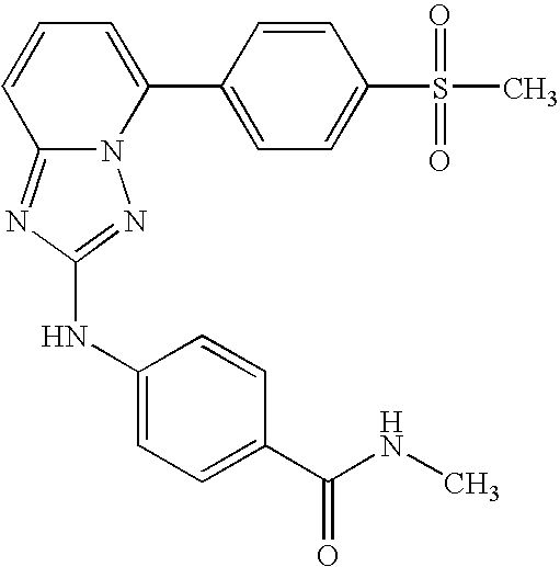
N12C(=NC(NC3=CC=C(C(NC)=O)C=C3)=N1)C=CC=C2C1=CC=C(S(=O)(=O)C)C=C1
